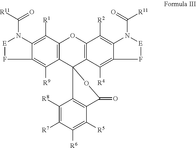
C12=C([R2])C3=C(C([R4])=C1F[E]N2C([R11])=O)C1(C2=C(O3)C([R1])=C3C(=C2[R9])F[E]N3C(=O)[R11])OC(=O)C2=C1C([R8])=C([R7])C([R6])=C2[R5]
